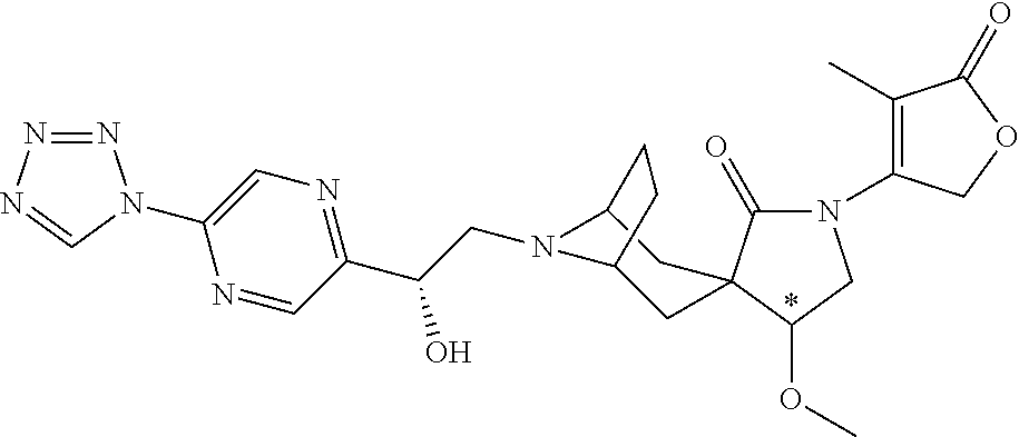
C(C(C1=NC=C(N2N=NN=C2)N=C1)O)N1C2CC3(C(=O)N(C4=C(C)C(=O)OC4)CC3OC)CC1CC2
